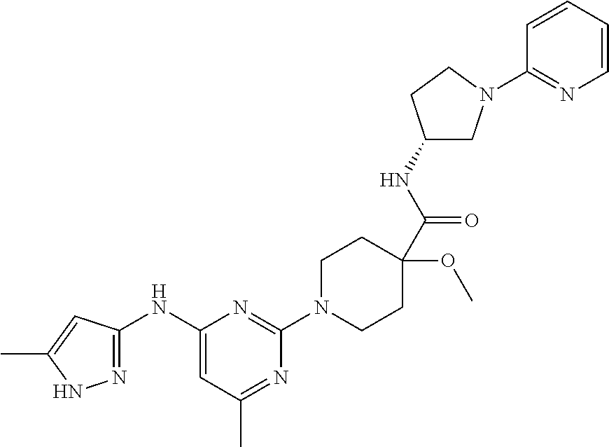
C1(NC2=NNC(C)=C2)=CC(C)=NC(N2CCC(C(=O)NC3CN(C4=NC=CC=C4)CC3)(OC)CC2)=N1
